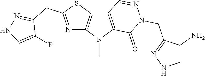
C12=C(N(C)C3=C1C=NN(CC1=NNC=C1N)C3=O)N=C(CC1=NNC=C1F)S2
